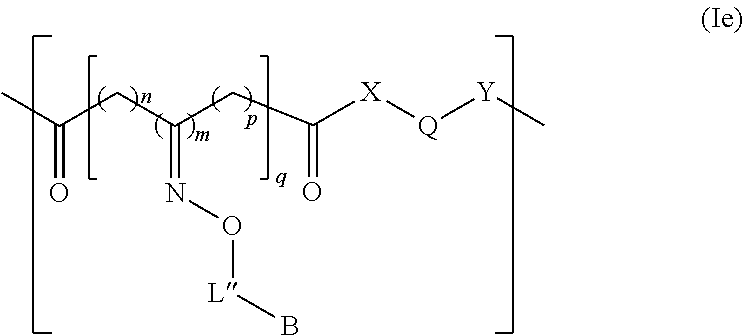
CC(CC(CC([X][Q][Y]C)=O)=NO[L]B)=O
